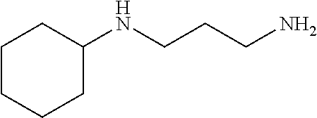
C1CCCC(NCCCN)C1
